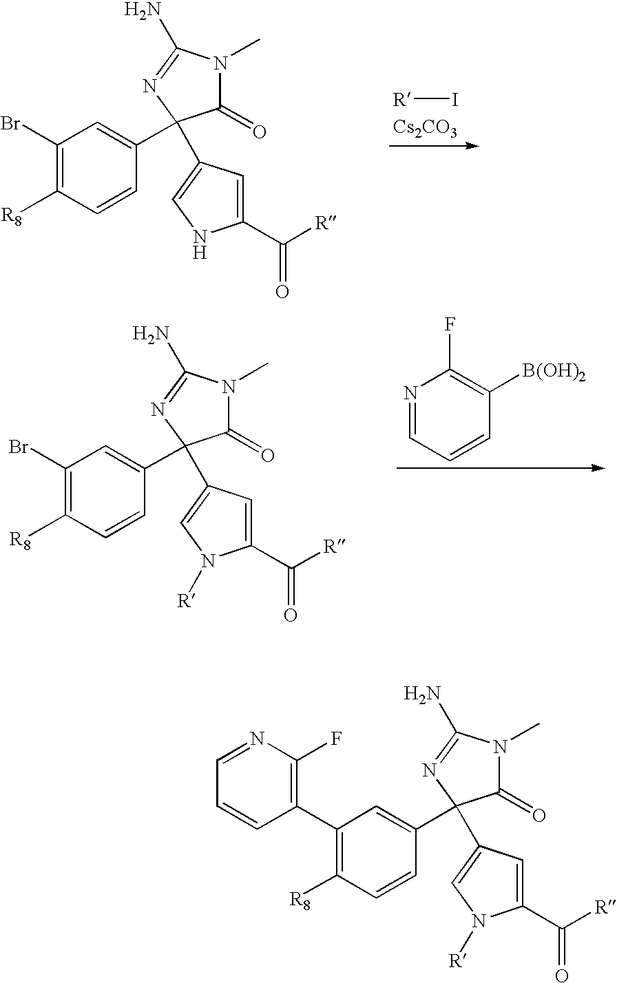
C1(Br)=C([R8])C=CC(C2(C3=CN([R])C(C([R])=O)=C3)C(=O)N(C)C(N)=N2)=C1.N1=CC=CC([B(OH)2])=C1F.C1(Br)=C([R8])C=CC(C2(C3=CNC(C([R])=O)=C3)C(=O)N(C)C(N)=N2)=C1.[R]I.[Cs2CO3].C1(C2=C(F)N=CC=C2)=C([R8])C=CC(C2(C3=CN([R])C(C([R])=O)=C3)C(=O)N(C)C(N)=N2)=C1
